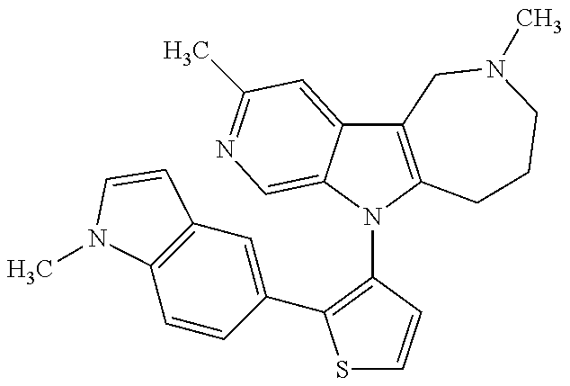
C12=C(N(C3=C(C4=CC5=C(C=C4)N(C)C=C5)SC=C3)C3=CN=C(C)C=C13)CCCN(C)C2
